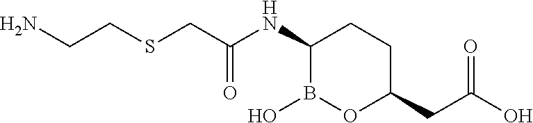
C(CSCC(NC1B(O)OC(CC(O)=O)CC1)=O)N
